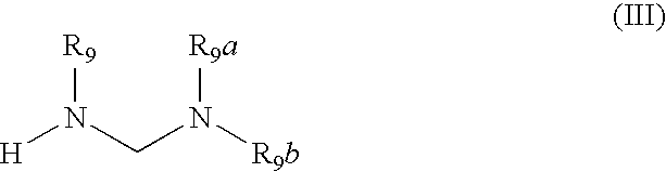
[H]N(CN([R9b])[R9a])[R9]
